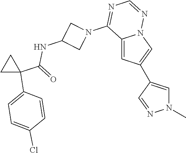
N1(C)C=C(C2=CN3C(=C2)C(N2CC(NC(C4(C5=CC=C(Cl)C=C5)CC4)=O)C2)=NC=N3)C=N1
